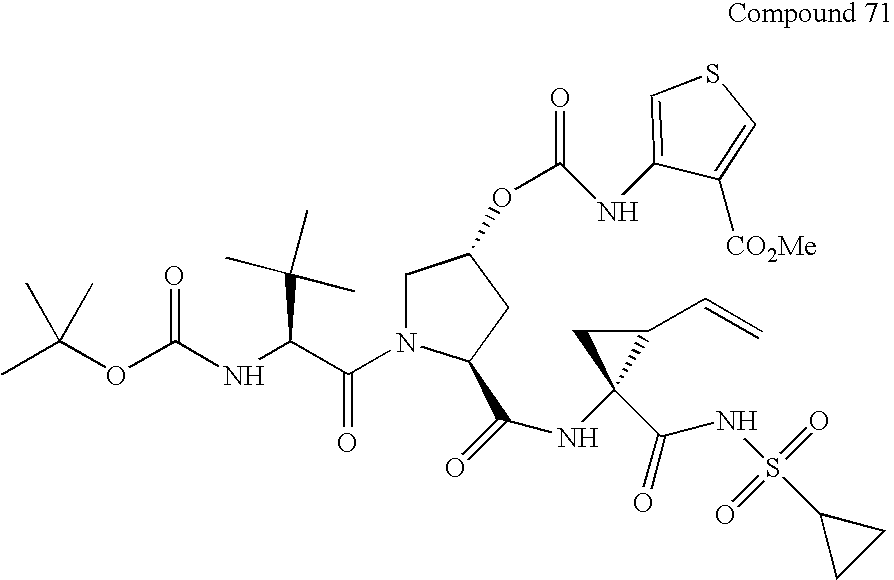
CC(OC(NC(C(N1CC(OC(NC2=CSC=C2[CO2Me])=O)CC1C(=O)NC1(C(NS(=O)(=O)C2CC2)=O)C(C=C)C1)=O)C(C)(C)C)=O)(C)C
